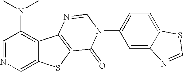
C1(N(C)C)=C2C(=CN=C1)SC1=C2N=CN(C2=CC=C3C(=C2)N=CS3)C1=O
